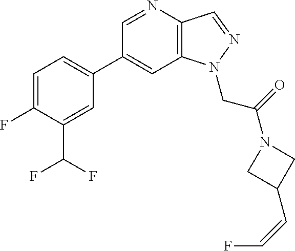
C1(C2=CC=C(F)C(C(F)F)=C2)=CC2=C(C=NN2CC(=O)N2CC(C=CF)C2)N=C1
